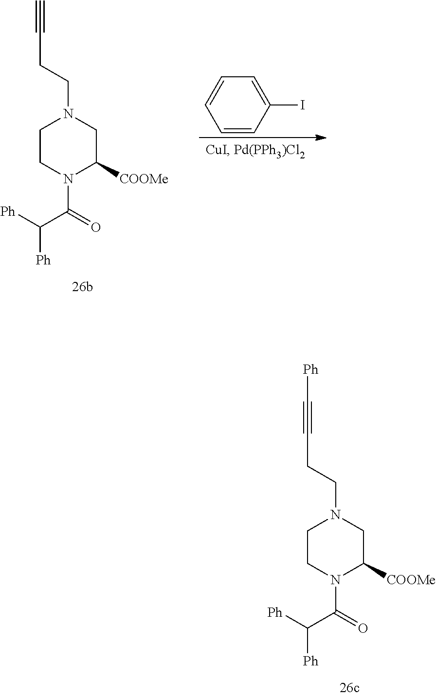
C1CN(C(C([Ph])[Ph])=O)C([COOMe])CN1CCC#C[Ph].C1CN(C(C([Ph])[Ph])=O)C([COOMe])CN1CCC#C.C1=CC(I)=CC=C1
